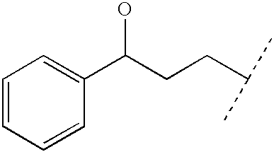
C1=CC=CC(C(CCC(C)C)O)=C1
